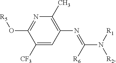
C1([CF3])=CC(N=C(N([R1])[R2])[R6])=C(C)N=C1O[R5]
